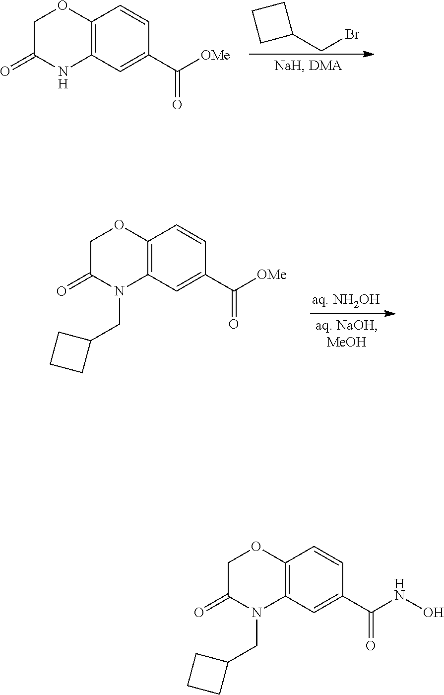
C1CCC1CBr.C1=C(C([OMe])=O)C=CC2=C1NC(=O)CO2.C1=C(C([OMe])=O)C=CC2=C1N(CC1CCC1)C(=O)CO2.C1=C(C(NO)=O)C=CC2=C1N(CC1CCC1)C(=O)CO2
